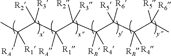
CC(C(C(C([R2])([R3])C(C(C(C(C)([R5])[R6])([RB])[R4])([R6])[R5])([RB])[R4])([RA])[R1])([R3])[R2])([RA])[R1]
